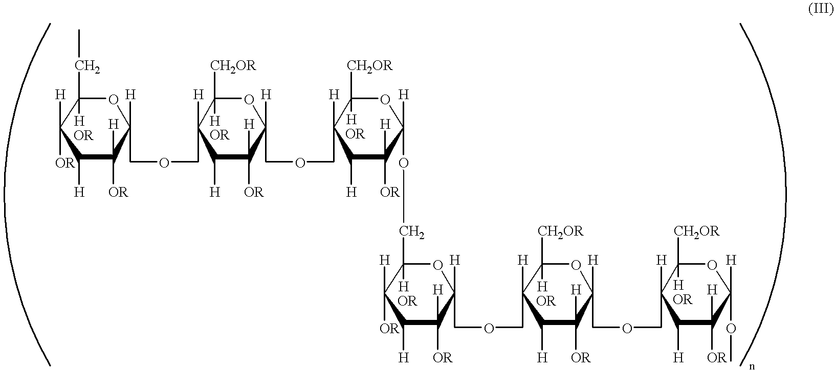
C1([H])([OR])C([H])C([H])([OR])C([H])(COCC2([H])C([H])C([H])([OR])C([H])(COCC3([H])C([H])C([H])([OR])C([H])(OCC4([H])C([H])([OR])C([H])C([H])([OR])C([H])(COCC5([H])C([H])C([H])([OR])C([H])(COCC6([H])C([H])C([H])([OR])C([H])(OC)OC6([CH2OR])[H])OC5([CH2OR])[H])O4)OC3([CH2OR])[H])OC2([CH2OR])[H])OC1(CC)[H]
